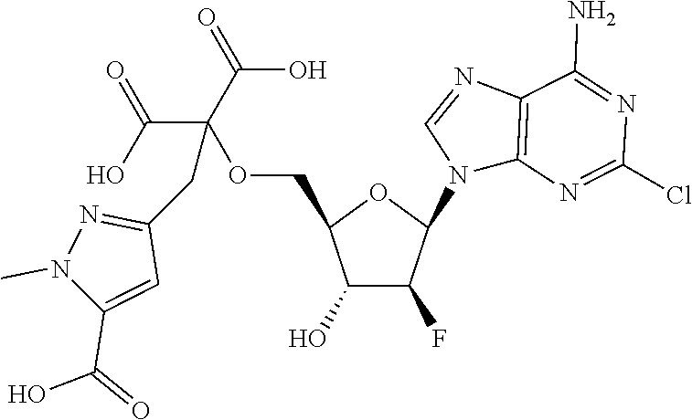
C1(O)C(F)C(N2C3=C(N=C2)C(N)=NC(Cl)=N3)OC1COC(C(O)=O)(C(O)=O)CC1=NN(C)C(C(=O)O)=C1
